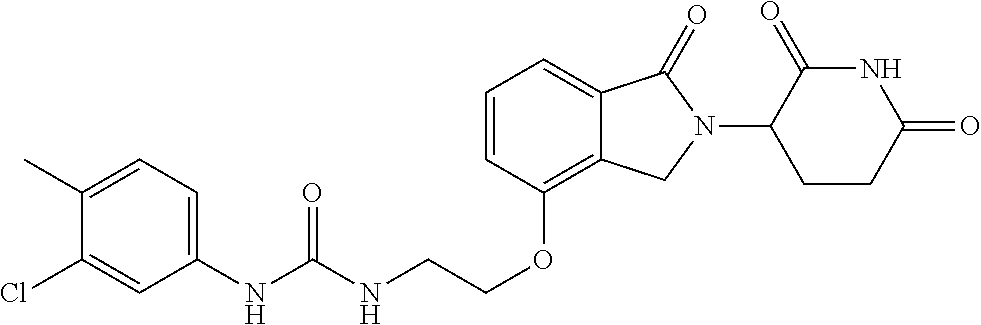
N(CCOC1=C2C(=CC=C1)C(=O)N(C1C(=O)NC(=O)CC1)C2)C(NC1=CC=C(C)C(Cl)=C1)=O
